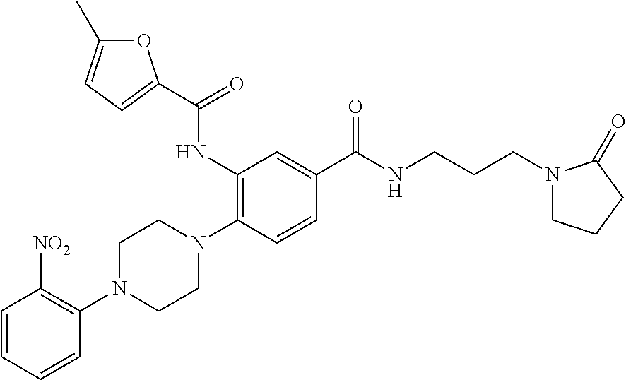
C1=CC=CC(N2CCN(C3=C(NC(=O)C4=CC=C(C)O4)C=C(C(NCCCN4CCCC4=O)=O)C=C3)CC2)=C1[NO2]
